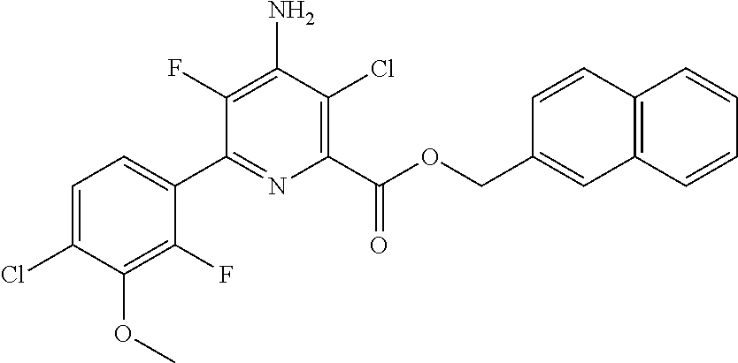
C1=C(Cl)C(OC)=C(F)C(C2=NC(C(OCC3=CC4=C(C=C3)C=CC=C4)=O)=C(Cl)C(N)=C2F)=C1
